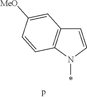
C12=C(N(*)C=C1)C=CC([MeO])=C2
